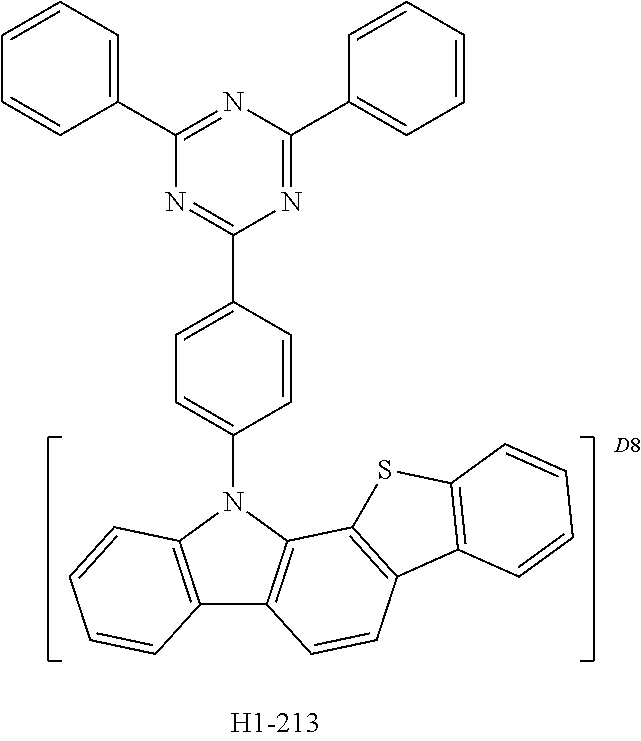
C12=C(N(C3=CC=C(C4=NC(C5=CC=CC=C5)=NC(C5=CC=CC=C5)=N4)C=C3)C3=C1C=CC1=C3SC3=C1C=CC=C3)C=CC=C2.[D8]
